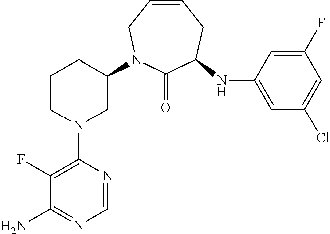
C1(F)=C(N2CC(N3CC=CCC(NC4=CC(Cl)=CC(F)=C4)C3=O)CCC2)N=CN=C1N
